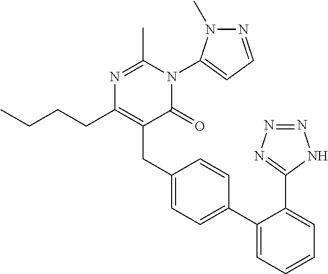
C1(C2=CC=C(CC3=C(CCCC)N=C(C)N(C4=CC=NN4C)C3=O)C=C2)=CC=CC=C1C1=NN=NN1
